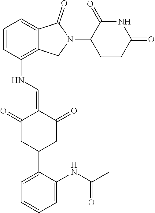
N(C1=C2C(=CC=C1)C(=O)N(C1CCC(=O)NC1=O)C2)C=C1C(=O)CC(C2=CC=CC=C2NC(C)=O)CC1=O
